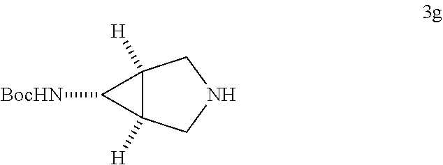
C12([H])C([H])(CNC1)C2[BocHN]
